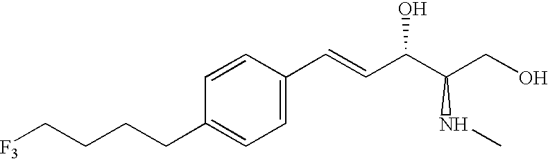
C(CC1=CC=C(C=CC(C(CO)NC)O)C=C1)CC[F3]
